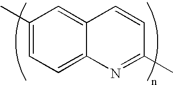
C1(C)=CC=C2C(=C1)C=CC(C)=N2
